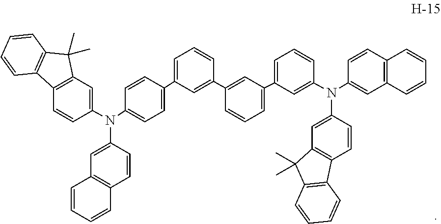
C12=C(C=CC(N(C3=CC4=C(C=C3)C=CC=C4)C3=CC=C(C4=CC=CC(C5=CC(C6=CC=CC(N(C7=CC8=C(C=C7)C7=C(C8(C)C)C=CC=C7)C7=CC8=C(C=C7)C=CC=C8)=C6)=CC=C5)=C4)C=C3)=C1)C1=C(C2(C)C)C=CC=C1
